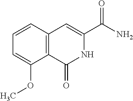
C1=CC2=C(C(OC)=C1)C(=O)NC(C(N)=O)=C2
